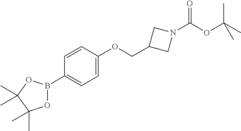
O1B(C2=CC=C(OCC3CN(C(OC(C)(C)C)=O)C3)C=C2)OC(C)(C)C1(C)C
